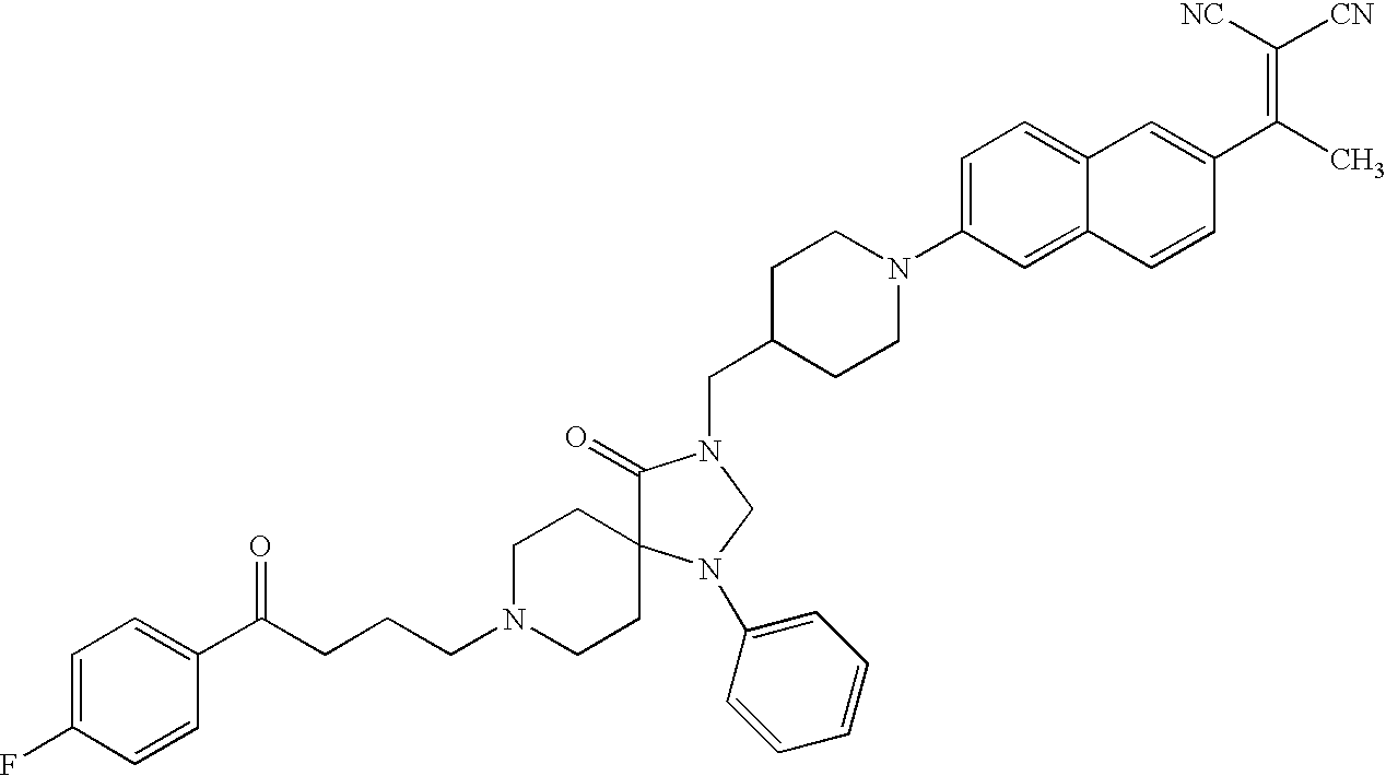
C1=C(F)C=CC(C(CCCN2CCC3(CC2)C(=O)N(CC2CCN(C4=CC=C5C(=C4)C=CC(C(C)=C([CN])[NC])=C5)CC2)CN3C2=CC=CC=C2)=O)=C1
